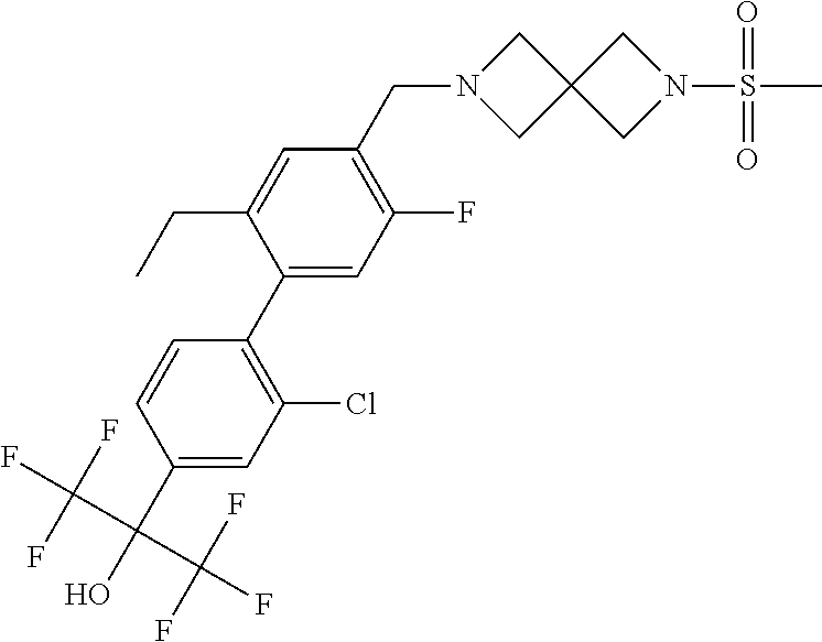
C1(F)=C(CN2CC3(C2)CN(S(C)(=O)=O)C3)C=C(CC)C(C2=C(Cl)C=C(C(C(F)(F)F)(C(F)(F)F)O)C=C2)=C1
